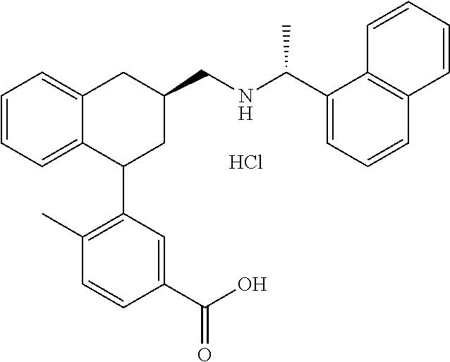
C1=CC=C2C(=C1)CC(CNC(C1=CC=CC3=C1C=CC=C3)C)CC2C1=C(C)C=CC(C(O)=O)=C1.Cl
